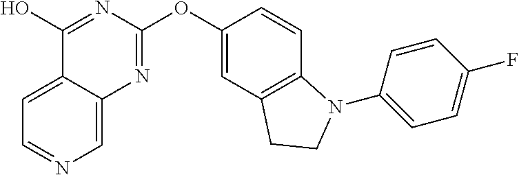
C1(O)=NC(OC2=CC3=C(C=C2)N(C2=CC=C(F)C=C2)CC3)=NC2=CN=CC=C12
